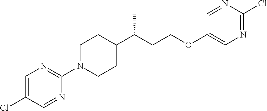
C1(N2CCC(C(CCOC3=CN=C(Cl)N=C3)C)CC2)=NC=C(Cl)C=N1
